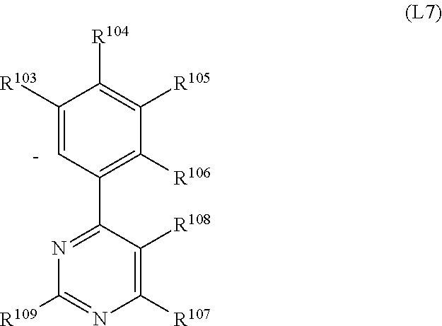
N1=C(C2=C([R106])C([R105])=C([R104])C([R103])=[C-]2)C([R108])=C([R107])N=C1[R109]
